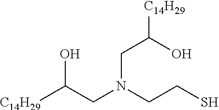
[C14H29]C(CN(CCS)CC([C14H29])O)O
